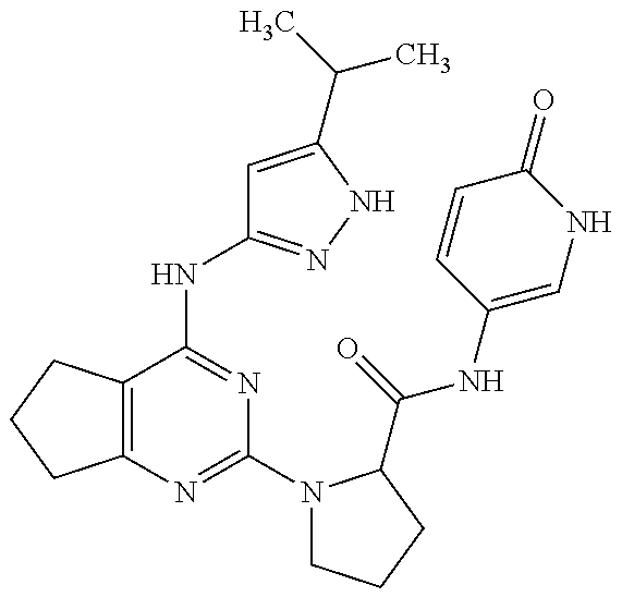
C12=C(C(NC3=NNC(C(C)C)=C3)=NC(N3CCCC3C(=O)NC3=CNC(=O)C=C3)=N1)CCC2
